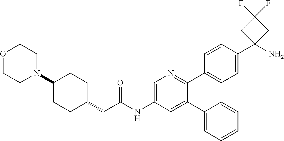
C1(N2CCOCC2)CCC(CC(NC2=CN=C(C3=CC=C(C4(N)CC(F)(F)C4)C=C3)C(C3=CC=CC=C3)=C2)=O)CC1
